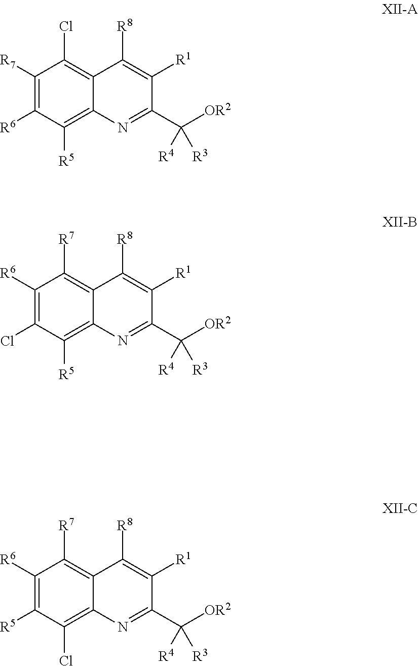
C1([R7])=C([R6])C([R5])=C2C(=C1Cl)C([R8])=C([R1])C(C([OR2])([R4])[R3])=N2.C1([R6])=C(Cl)C([R5])=C2C(=C1[R7])C([R8])=C([R1])C(C([OR2])([R4])[R3])=N2.C1([R6])=C([R5])C(Cl)=C2C(=C1[R7])C([R8])=C([R1])C(C([OR2])([R4])[R3])=N2
